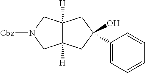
C12([H])C([H])(CC(O)(C3=CC=CC=C3)C1)CN([Cbz])C2
